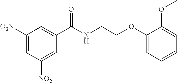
C1(C(NCCOC2=CC=CC=C2OC)=O)=CC([O2N])=CC([NO2])=C1
